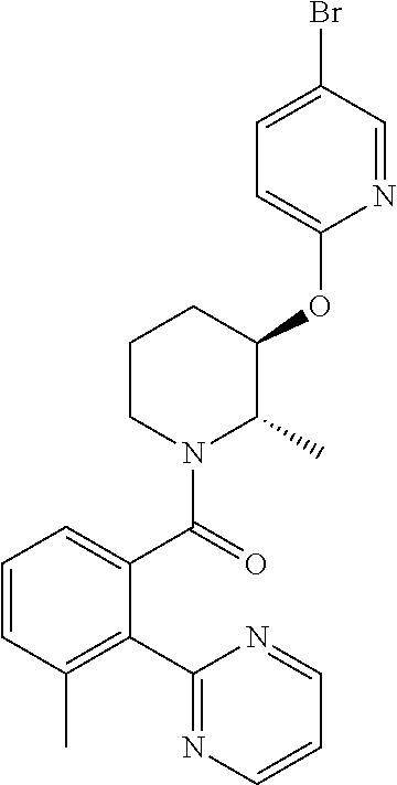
C1=CC(C)=C(C2=NC=CC=N2)C(C(=O)N2C(C)C(OC3=CC=C(Br)C=N3)CCC2)=C1
